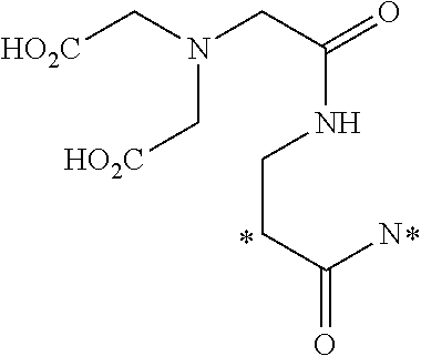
N(CCC(=O)N)C(=O)CN(C[HO2C])C[HO2C]
